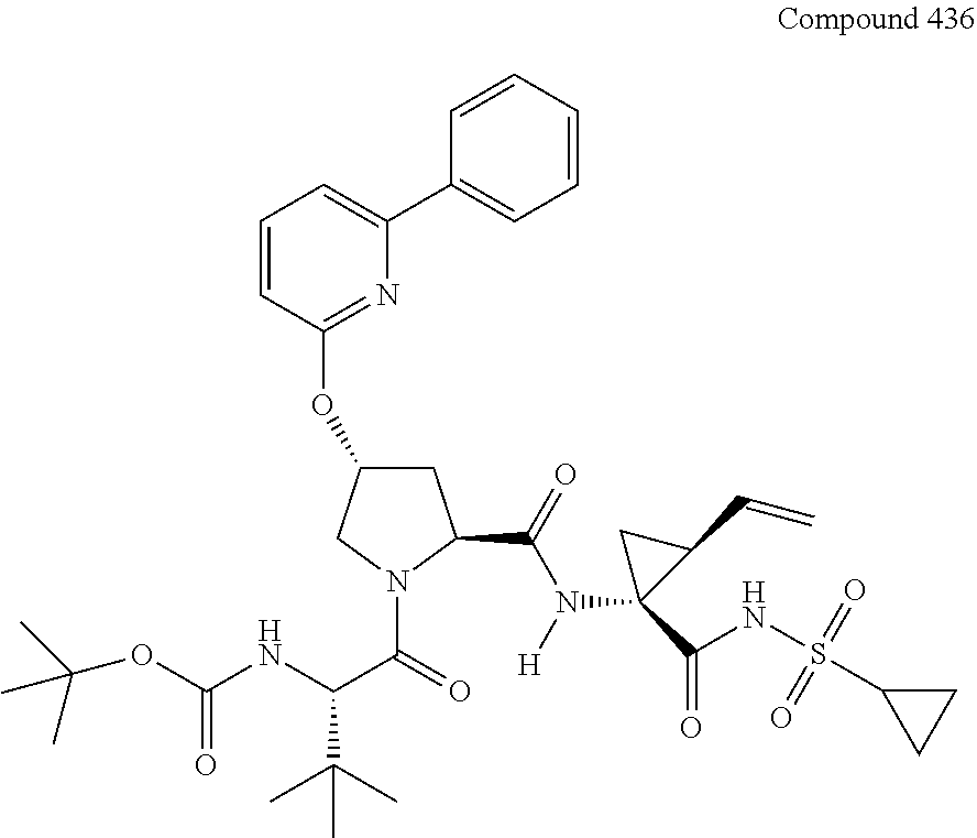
C1C(OC2=NC(C3=CC=CC=C3)=CC=C2)CN(C(=O)C(NC(OC(C)(C)C)=O)C(C)(C)C)C1C(=O)N([H])C1(C(NS(=O)(=O)C2CC2)=O)C(C=C)C1
